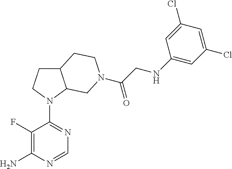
N1(C2=NC=NC(N)=C2F)C2C(CC1)CCN(C(CNC1=CC(Cl)=CC(Cl)=C1)=O)C2
